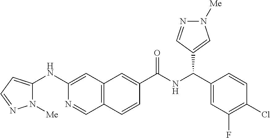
C12=C(C=C(NC3=CC=NN3[Me])N=C1)C=C(C(NC(C1=CC(F)=C(Cl)C=C1)C1=CN([Me])N=C1)=O)C=C2
